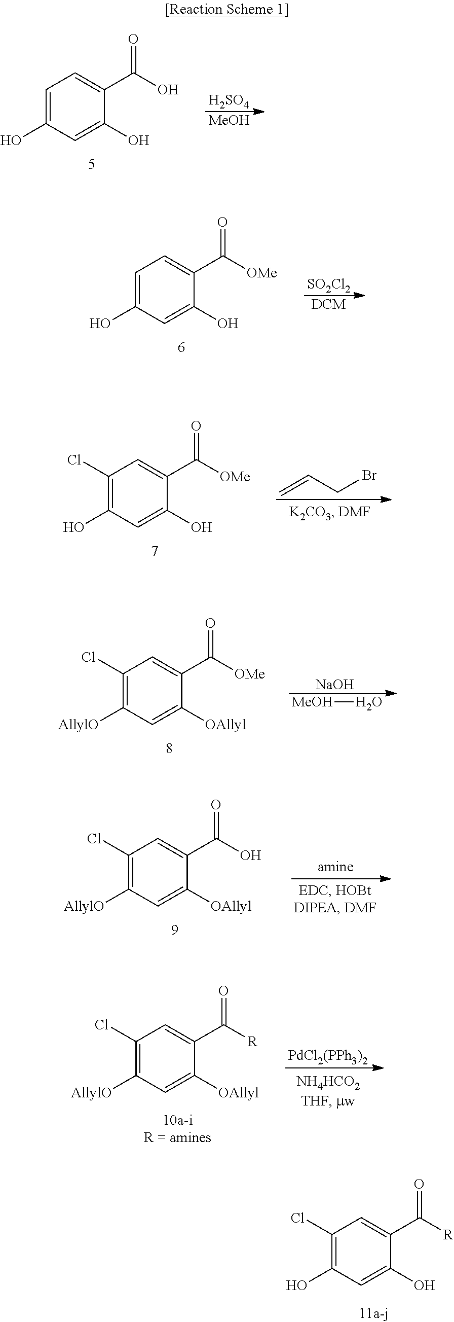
[H2SO4].[MeOH].C1=C(O)C=C(O)C(C(O)=O)=C1.[SO2Cl2].[DCM].C1=C(O)C=C(O)C(C([OMe])=O)=C1.C=CCBr.C1(Cl)=C(O)C=C(O)C(C([OMe])=O)=C1.[NaOH].[MeOH]O.C1(Cl)=C([AllylO])C=C([OAllyl])C(C([OMe])=O)=C1.C1(Cl)=C([AllylO])C=C([OAllyl])C(C(O)=O)=C1.[PdCl2(PPh3)2].C1(Cl)=C([AllylO])C=C([OAllyl])C(C([R])=O)=C1.C1(Cl)=C(O)C=C(O)C(C([R])=O)=C1
